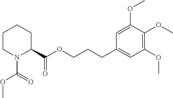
C1(C(OCCCC2=CC(OC)=C(OC)C(OC)=C2)=O)CCCCN1C(OC)=O
